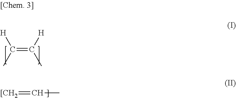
C(=C([H])C)(C)[H].[[CH2]=CC
